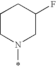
*N1CC(F)CCC1
